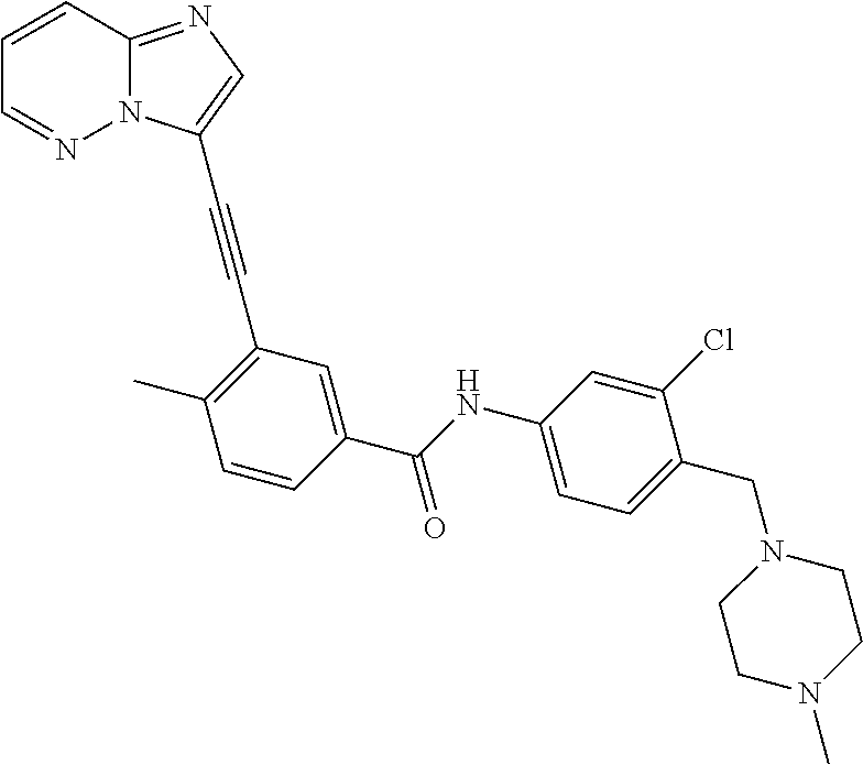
C1=CC=NN2C1=NC=C2C#CC1=C(C)C=CC(C(NC2=CC=C(CN3CCN(C)CC3)C(Cl)=C2)=O)=C1
